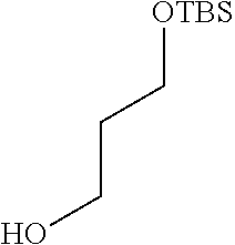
[OTBS]CCCO
